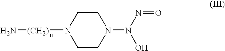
C1CN(N(N=O)O)CCN1[(CH2)]N
